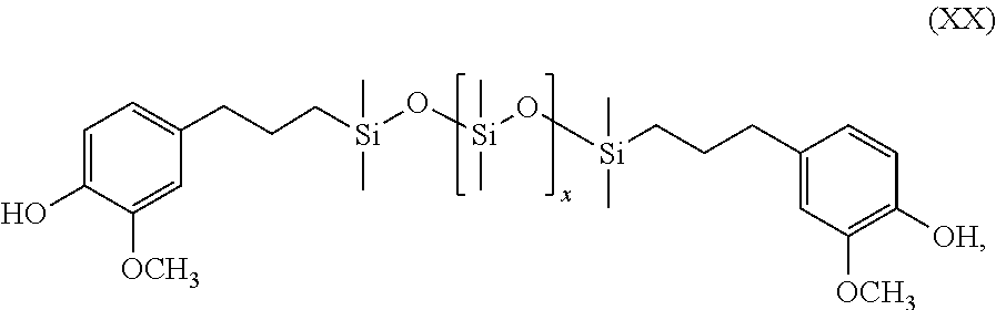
C1=C(O)C([OCH3])=CC(CCC[Si](O[Si](O[Si](CCCC2=CC([OCH3])=C([OH])C=C2)(C)C)(C)C)(C)C)=C1
